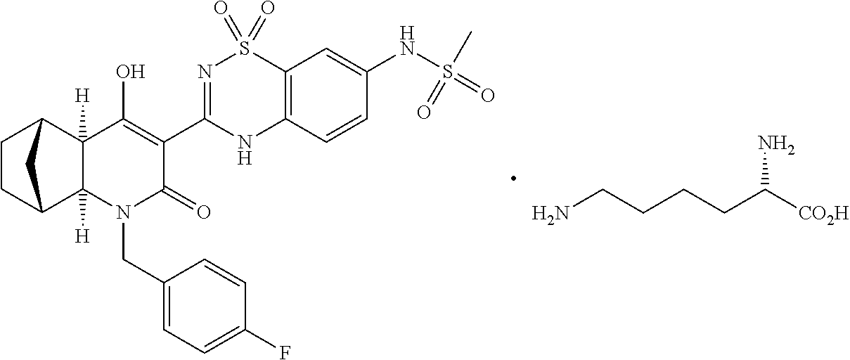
C1CC2C3([H])C([H])(C1C2)C(O)=C(C1=NS(=O)(=O)C2=C(N1)C=CC(NS(=O)(=O)C)=C2)C(=O)N3CC1=CC=C(F)C=C1.NCCCCC([CO2H])N
